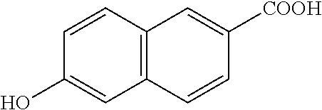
C12=C(C=CC(O)=C1)C=C([COOH])C=C2
